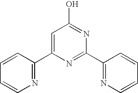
C1=C(C2=NC=CC=C2)N=C(C2=NC=CC=C2)N=C1O
